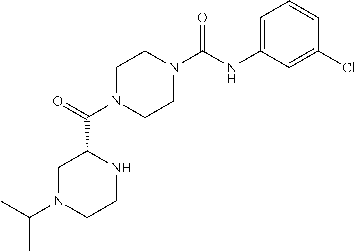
C1N(C(C2CN(C(C)C)CCN2)=O)CCN(C(NC2=CC=CC(Cl)=C2)=O)C1
